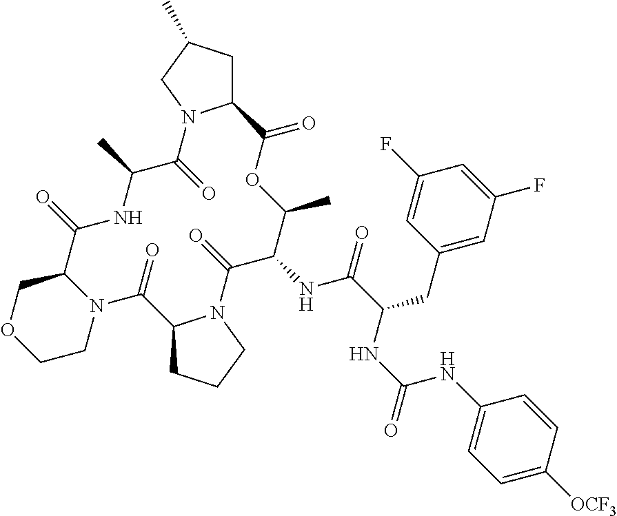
C1N2C(COC1)C(=O)NC(C)C(=O)N1C(CC(C)C1)C(=O)OC(C)C(NC(=O)C(CC1=CC(F)=CC(F)=C1)NC(NC1=CC=C([OCF3])C=C1)=O)C(=O)N1C(C2=O)CCC1
